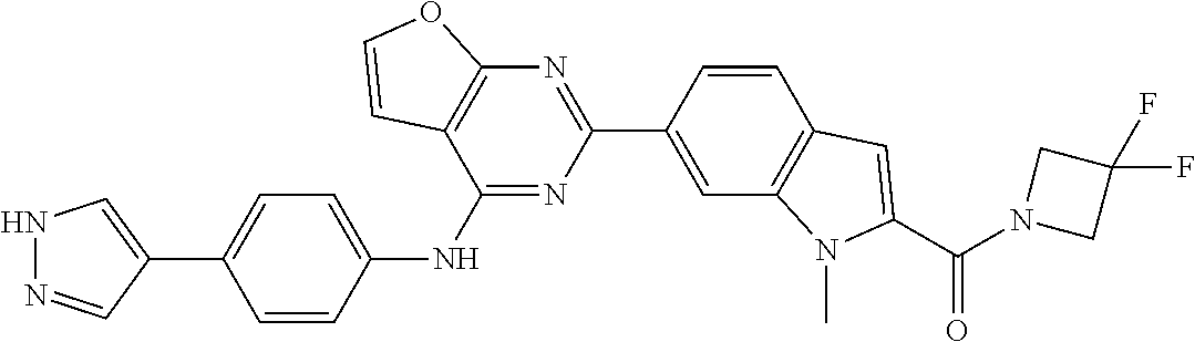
N1=C(NC2=CC=C(C3=CNN=C3)C=C2)C2=C(N=C1C1=CC3=C(C=C1)C=C(C(=O)N1CC(F)(F)C1)N3C)OC=C2
